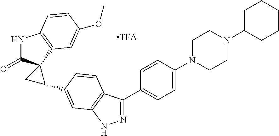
N1=C(C2=CC=C(N3CCN(C4CCCCC4)CC3)C=C2)C2=C(N1)C=C(C1C3(C(=O)NC4=C3C=C(OC)C=C4)C1)C=C2
